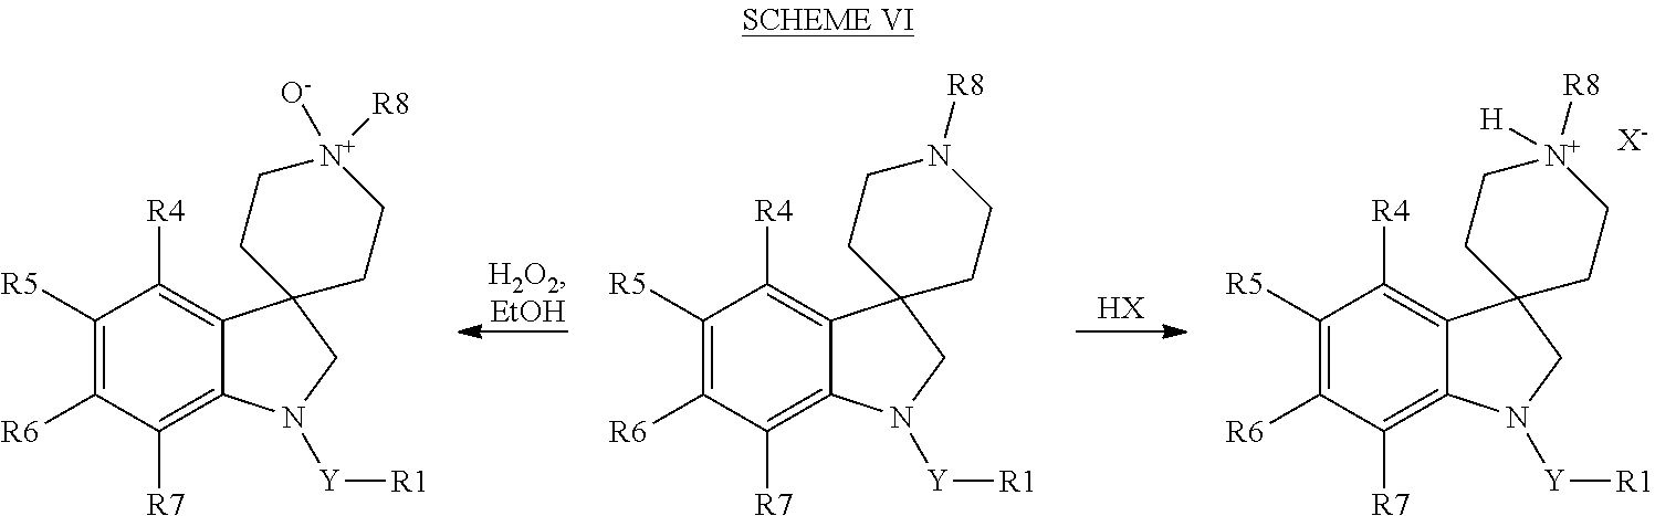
C1([R5])=C([R6])C([R7])=C2C(=C1[R4])C1(CN2[Y][R1])CC[N+]([O-])([R8])CC1.C1([R5])=C([R6])C([R7])=C2C(=C1[R4])C1(CN2[Y][R1])CCN([R8])CC1.[HX].C1([R5])=C([R6])C([R7])=C2C(=C1[R4])C1(CN2[Y][R1])CC[N+]([R8])([H])CC1.[X-]
